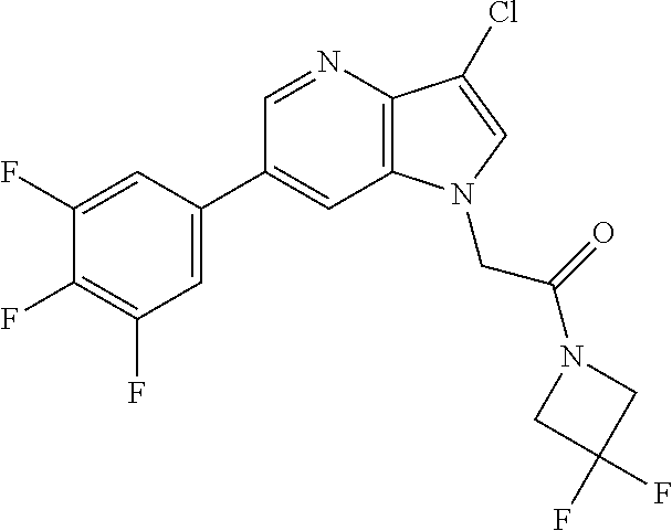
C1(C2=CC(F)=C(F)C(F)=C2)=CC2=C(C(Cl)=CN2CC(N2CC(F)(F)C2)=O)N=C1
